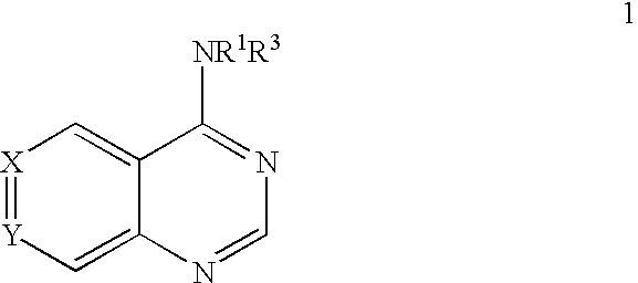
[X]1=[Y]C=C2C(=C1)C([NR1R3])=NC=N2
